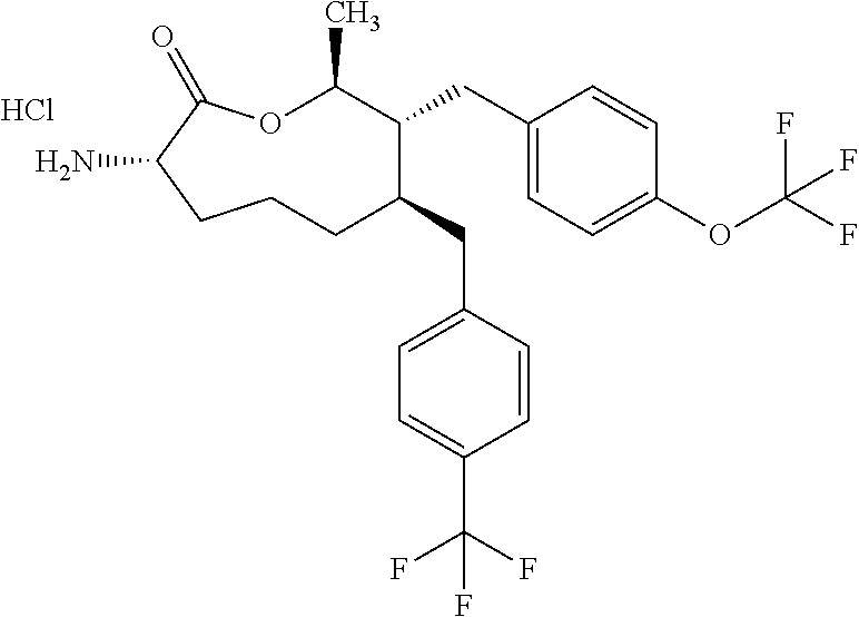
Cl.O1C(C)C(CC2=CC=C(OC(F)(F)F)C=C2)C(CC2=CC=C(C(F)(F)F)C=C2)CCCC(N)C1=O
